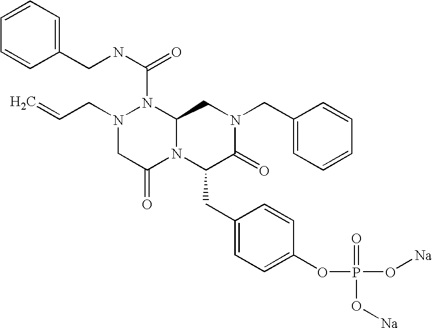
N(C(N1N(CC=C)CC(=O)N2C1CN(CC1=CC=CC=C1)C(=O)C2CC1=CC=C(OP(O[Na])(=O)O[Na])C=C1)=O)CC1=CC=CC=C1
